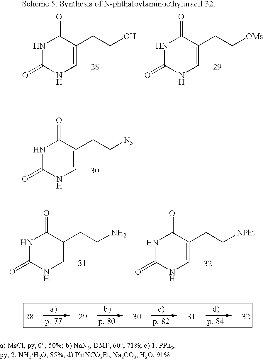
N1C(=O)NC=C(CC[N3])C1=O.N1C(=O)NC=C(CCN)C1=O.N1C(=O)NC=C(CC[NPht])C1=O.N1C(=O)NC=C(CCO)C1=O.N1C(=O)NC=C(CC[OMs])C1=O
